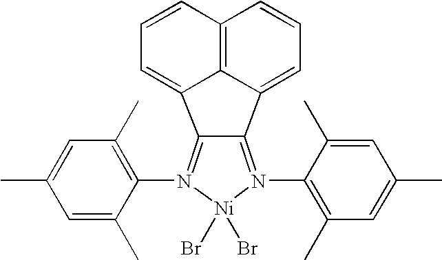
C1=C(C)C(N2=C3C4=CC=CC5=C4C(=CC=C5)C3=N(C3=C(C)C=C(C)C=C3C)[Ni]2(Br)Br)=C(C)C=C1C
